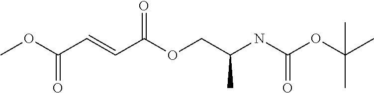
CC(C)(OC(NC(COC(C=CC(OC)=O)=O)C)=O)C
